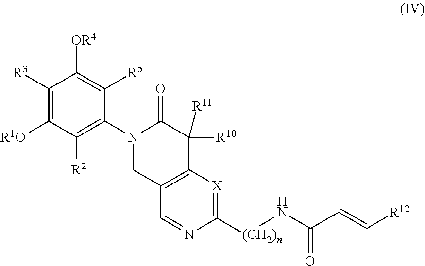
C1([R3])=C([R1O])C([R2])=C(N2CC3=C(C([R10])([R11])C2=O)[X]=C([(CH2)n]NC(C=C[R12])=O)N=C3)C([R5])=C1[OR4]
